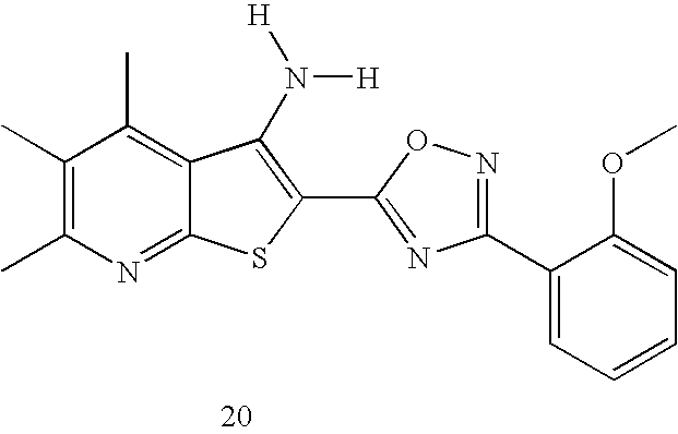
C1(C)=C(C)N=C2C(=C1C)C(N([H])[H])=C(C1=NC(C3=CC=CC=C3OC)=NO1)S2
